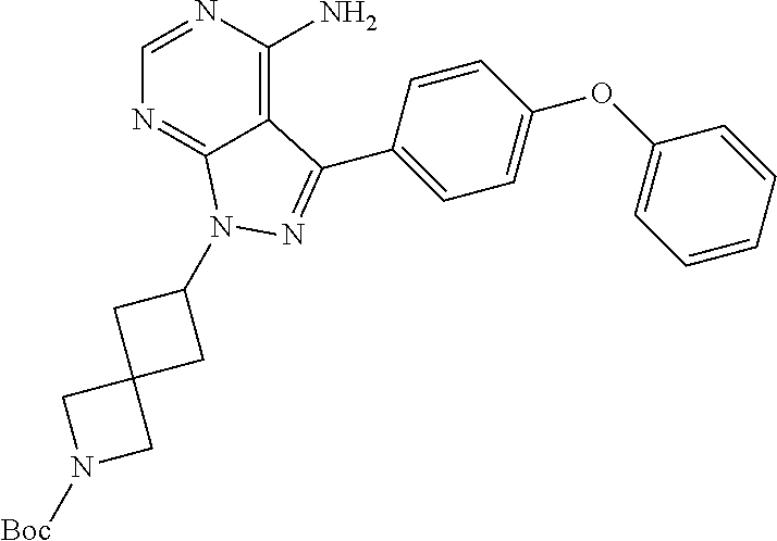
C12=C(N)N=CN=C1N(C1CC3(C1)CN([Boc])C3)N=C2C1=CC=C(OC2=CC=CC=C2)C=C1
